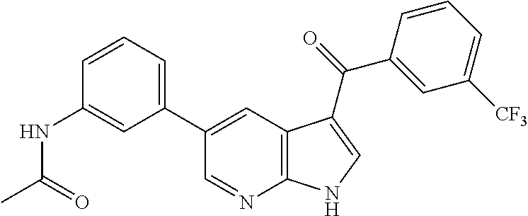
C1(C2=CC3=C(N=C2)NC=C3C(C2=CC([CF3])=CC=C2)=O)=CC=CC(NC(C)=O)=C1
